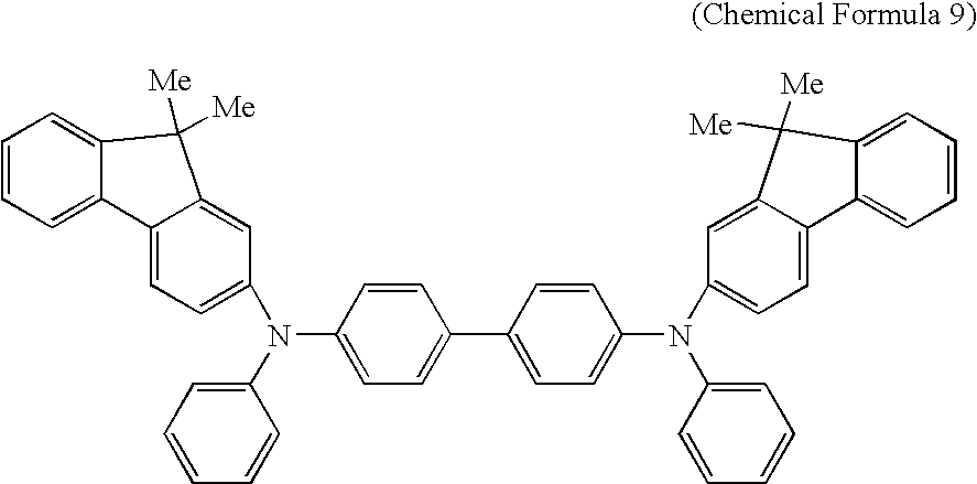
C1=CC(N(C2=CC=CC=C2)C2=CC=C3C(=C2)C([Me])([Me])C2=CC=CC=C32)=CC=C1C1=CC=C(N(C2=CC=C3C(=C2)C([Me])([Me])C2=CC=CC=C32)C2=CC=CC=C2)C=C1
